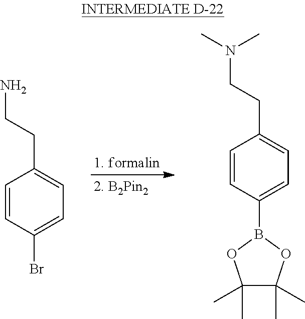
C1=CC(Br)=CC=C1CCN.C1=CC(B2OC(C)(C)C(C)(C)O2)=CC=C1CCN(C)C
